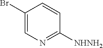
C1(Br)=CN=C([NHNH2])C=C1
